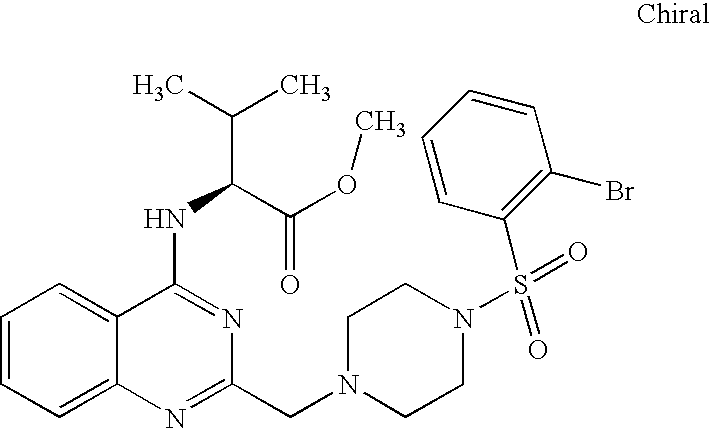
C1=CC=C2C(=C1)C(NC(C(C)C)C(OC)=O)=NC(CN1CCN(S(=O)(C3=C(Br)C=CC=C3)=O)CC1)=N2
